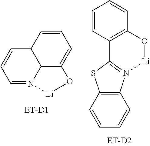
C1=CC2C3N(=C1)[Li]OC3=CC=C2.C12=C(C=CC=C1)SC1=N2[Li]OC2=C1C=CC=C2
